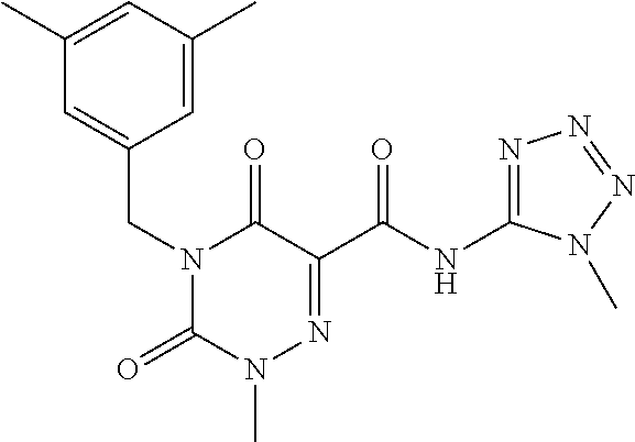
C1=C(CN2C(=O)N(C)N=C(C(NC3=NN=NN3C)=O)C2=O)C=C(C)C=C1C
